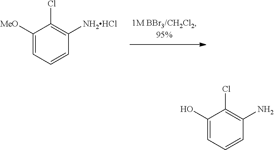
C1([MeO])=CC=CC([NH2HCl])=C1Cl.C1(O)=CC=CC(N)=C1Cl
